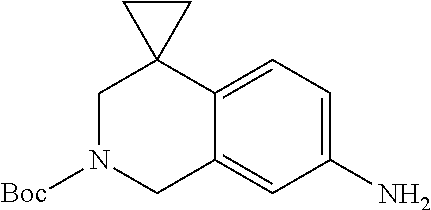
C1C2=CC(N)=CC=C2C2(CN1[Boc])CC2
